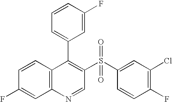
C12=C(C=CC(F)=C1)C(C1=CC=CC(F)=C1)=C(S(C1=CC(Cl)=C(F)C=C1)(=O)=O)C=N2
